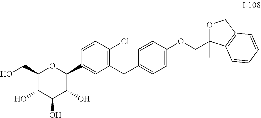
C1(CO)C(O)C(O)C(O)C(C2=CC(CC3=CC=C(OCC4(C)OCC5=C4C=CC=C5)C=C3)=C(Cl)C=C2)O1
